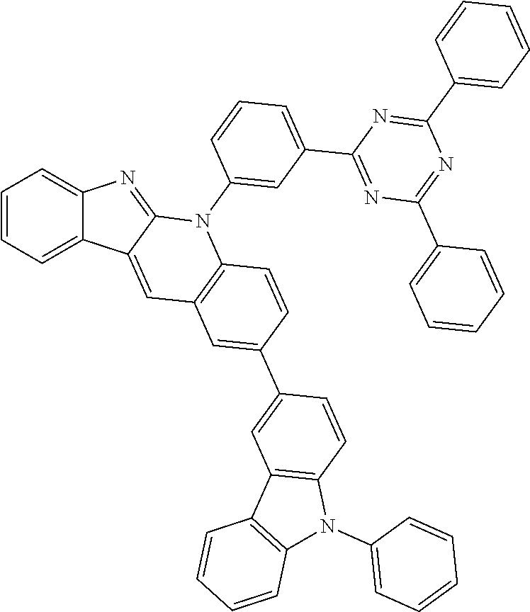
C1=CC=C2C(=C1)N=C1C2=CC2=C(N1C1=CC(C3=NC(C4=CC=CC=C4)=NC(C4=CC=CC=C4)=N3)=CC=C1)C=CC(C1=CC3=C(C=C1)N(C1=CC=CC=C1)C1=C3C=CC=C1)=C2
